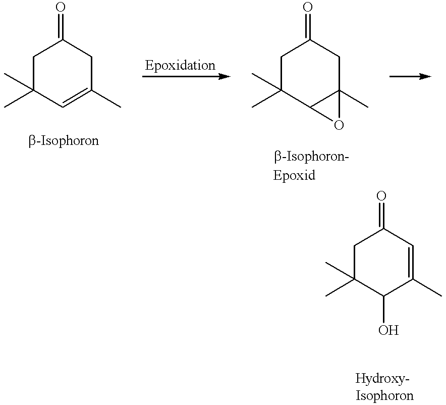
C1C(C)(C)C=C(C)CC1=O.C1C(C)(C)C2C(C)(CC1=O)O2.C1C(C)(C)C(O)C(C)=CC1=O
